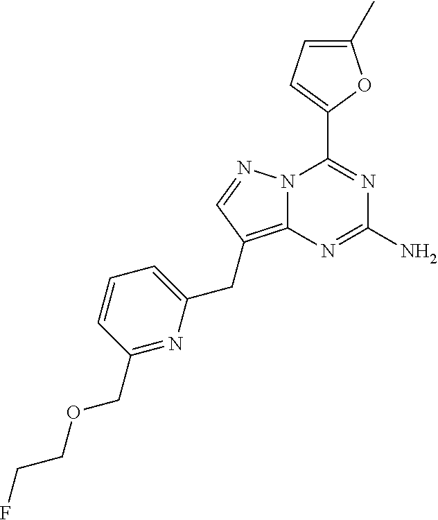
N12C(=C(CC3=CC=CC(COCCF)=N3)C=N1)N=C(N)N=C2C1=CC=C(C)O1
